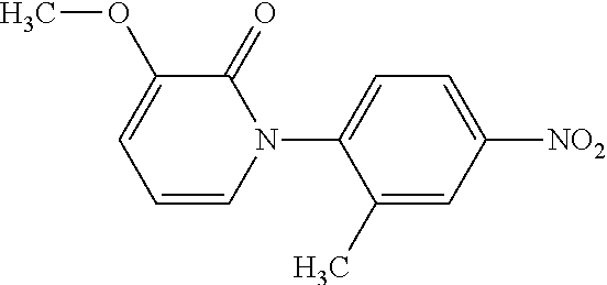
C1=C(C)C(N2C(=O)C(OC)=CC=C2)=CC=C1[NO2]
